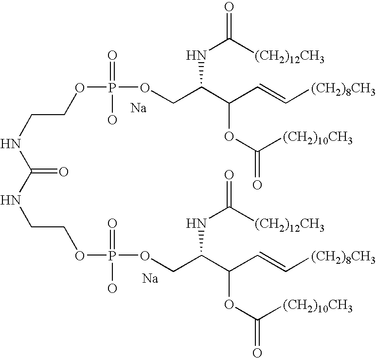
[Na].[Na].N(CCOP(OCC(C(C=C[(CH2)8CH3])OC([(CH2)10CH3])=O)NC(=O)[(CH2)12CH3])(=O)O)C(=O)NCCOP(O)(=O)OCC(C(C=C[(CH2)8CH3])OC(=O)[(CH2)10CH3])NC(=O)[(CH2)12CH3]
